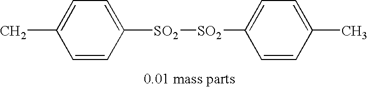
C1=CC([SO2][SO2]C2=CC=C(C)C=C2)=CC=C1C
